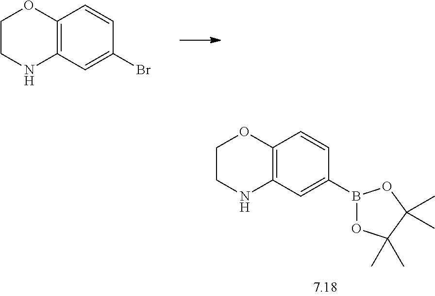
C12=C(C=C(Br)C=C1)NCCO2.C12=C(C=C(B3OC(C)(C)C(C)(C)O3)C=C1)NCCO2
